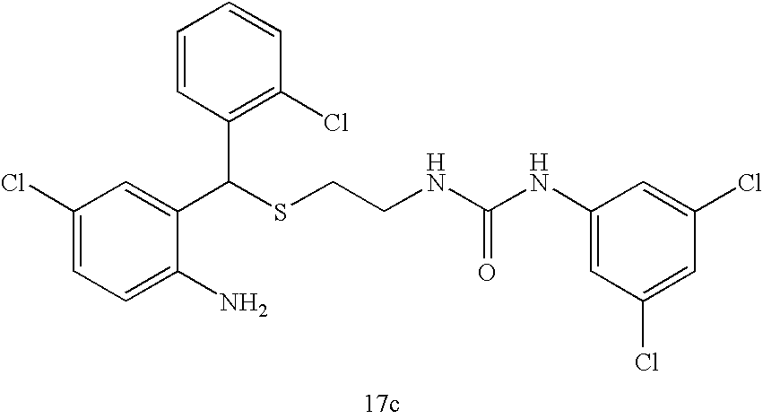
C1=C(N)C(C(SCCNC(NC2=CC(Cl)=CC(Cl)=C2)=O)C2=C(Cl)C=CC=C2)=CC(Cl)=C1
